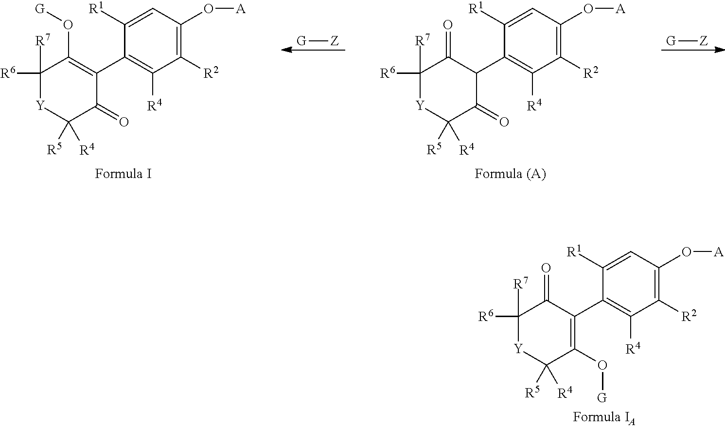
C1([R6])([R7])[Y]C([R5])([R4])C(O[G])=C(C2=C([R4])C([R2])=C(O[A])C=C2[R1])C1=O.C1([R6])([R7])[Y]C([R5])([R4])C(=O)C(C2=C([R4])C([R2])=C(O[A])C=C2[R1])=C1O[G].[G][Z].C1([R6])([R7])[Y]C([R5])([R4])C(=O)C(C2=C([R4])C([R2])=C(O[A])C=C2[R1])C1=O.[G][Z]
